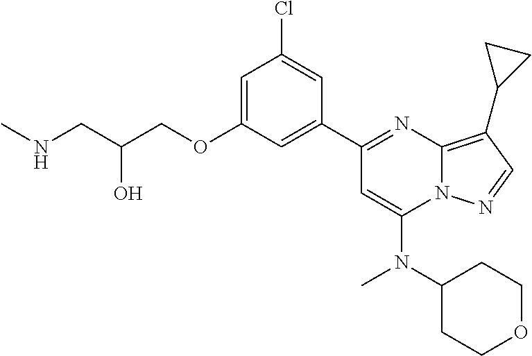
C1=C(OCC(CNC)O)C=C(C2=NC3=C(C4CC4)C=NN3C(N(C3CCOCC3)C)=C2)C=C1Cl
